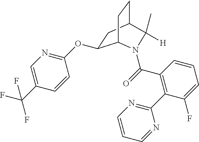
CC1([H])C2CCC(C(OC3=NC=C(C(F)(F)F)C=C3)C2)N1C(=O)C1=C(C2=NC=CC=N2)C(F)=CC=C1
